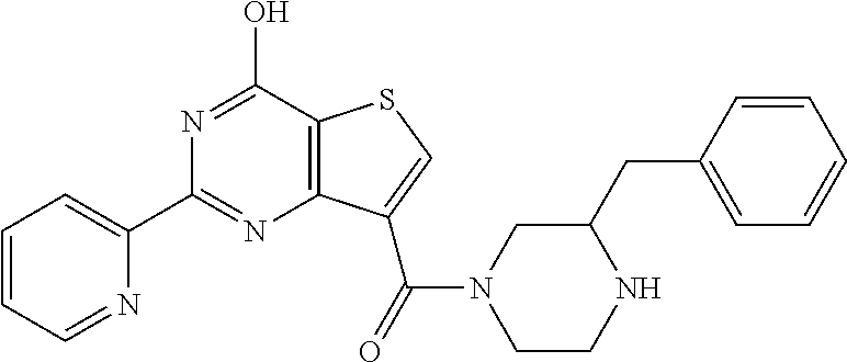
C1(C2=CC=CC=N2)=NC2=C(C(O)=N1)SC=C2C(=O)N1CCNC(CC2=CC=CC=C2)C1
